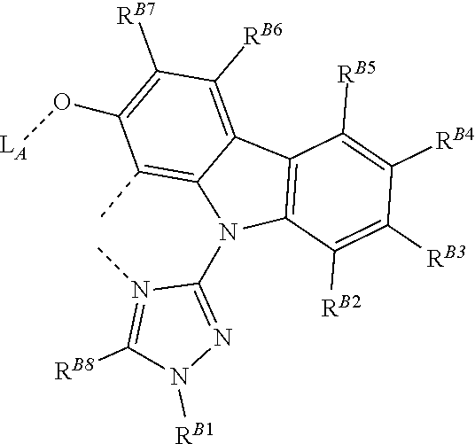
C1(N2C3=C(C)C(O[LA])=C([RB7])C([RB6])=C3C3=C2C([RB2])=C([RB3])C([RB4])=C3[RB5])=NN([RB1])C([RB8])=N1C
